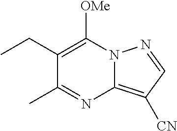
C1(CC)=C([OMe])N2C(=C([CN])C=N2)N=C1C
